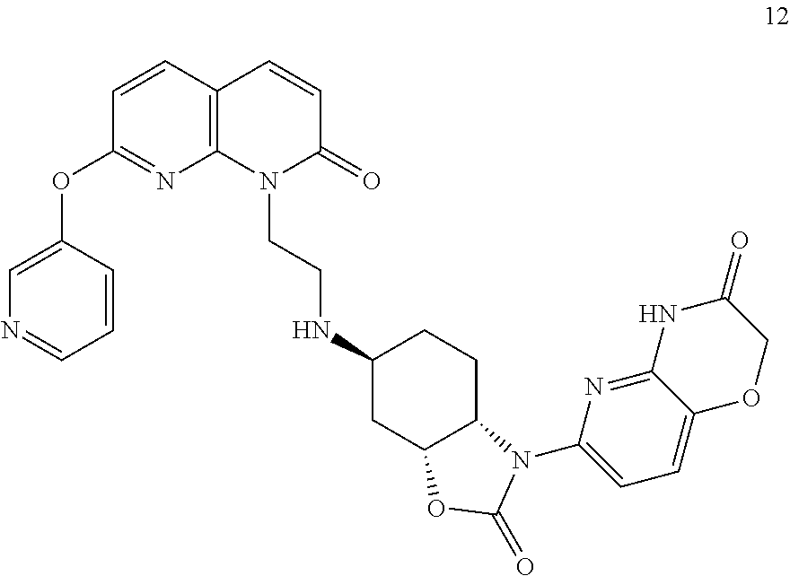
N1(CCNC2CC3C(CC2)N(C2=CC=C4C(=N2)NC(=O)CO4)C(=O)O3)C(=O)C=CC2=C1N=C(OC1=CN=CC=C1)C=C2
